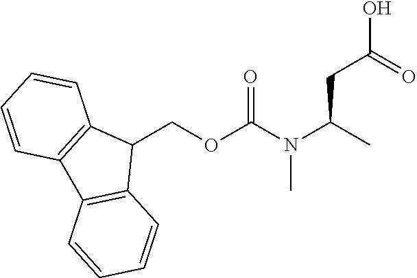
C1(COC(N(C(C)CC(O)=O)C)=O)C2=C(C3=C1C=CC=C3)C=CC=C2
